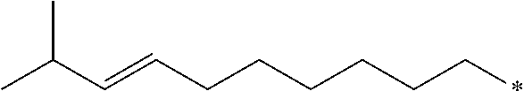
CC(C=CCCCCCC*)C
